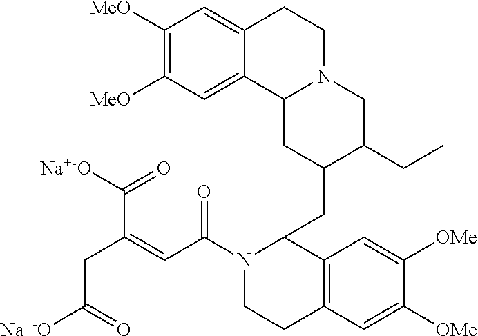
C1([MeO])=C([MeO])C=C2C(=C1)CCN1C2CC(CC2N(C(C=C(C([Na+-O])=O)CC([Na+-O])=O)=O)CCC3=C2C=C([OMe])C([OMe])=C3)C(CC)C1
